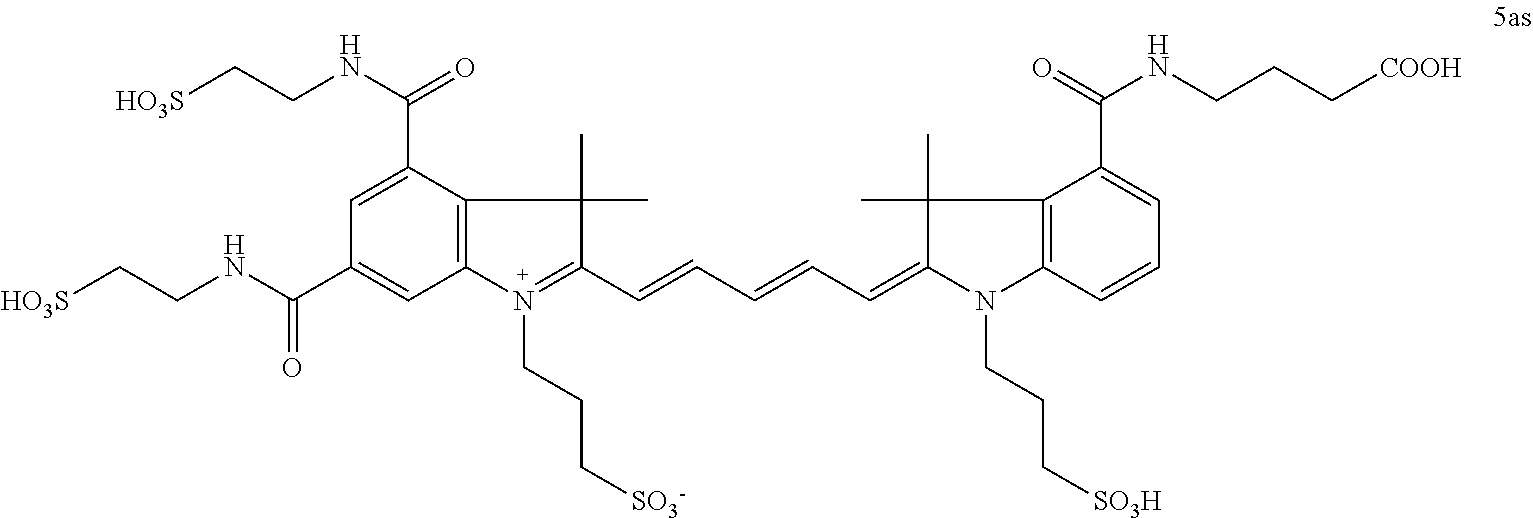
[HO3S]CCNC(C1=CC2=C(C(C(NCC[HO3S])=O)=C1)C(C)(C)C(C=CC=CC=C1C(C)(C)C3=C(N1CCC[SO3H])C=CC=C3C(NCCC[COOH])=O)=N2CCC[SO3-])=O
